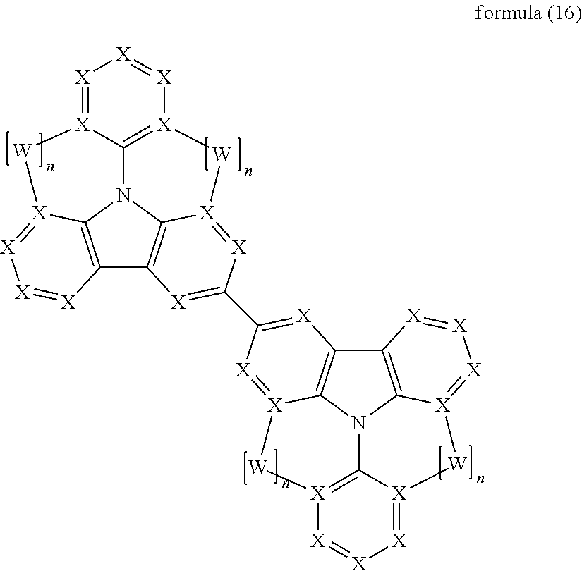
[X]1=[X]2C3=[X]([X]=[X]1)[W][X]1=[X]C(C4=[X]C5=C6N7C8=[X]([X]=[X][X]=[X]8[W][X]8=[X][X]=[X]C5=C78)[W][X]6=[X]4)=[X]C4=C1N3C1=C4[X]=[X][X]=[X]1[W]2
